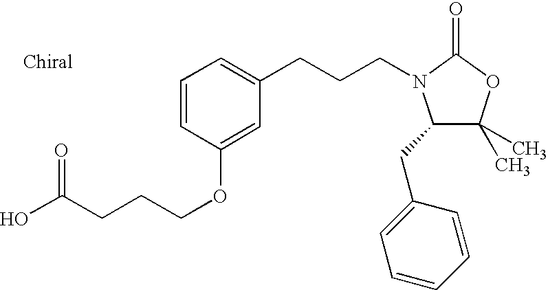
C(CN1C(CC2=CC=CC=C2)C(C)(C)OC1=O)CC1=CC=CC(OCCCC(O)=O)=C1
